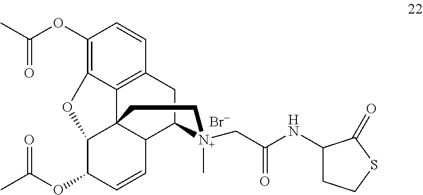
O(C1=C2C3=C(C=C1)CC1C4C3(C(C(OC(C)=O)C=C4)O2)CC[N+]1(CC(=O)NC1CCSC1=O)C)C(=O)C.[Br-]
